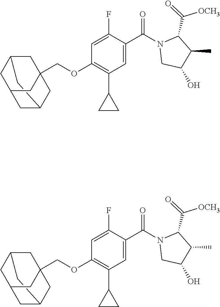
C12CC3CC(COC4=C(C5CC5)C=C(C(N5CC(O)C(C)C5C(=O)[OCH3])=O)C(F)=C4)(CC(C3)C1)C2.C12CC3CC(COC4=C(C5CC5)C=C(C(N5CC(O)C(C)C5C(=O)[OCH3])=O)C(F)=C4)(CC(C3)C1)C2
